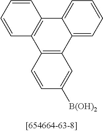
C1=CC=CC2=C1C1=C(C3=CC=CC=C23)C=C([B(OH)2])C=C1
